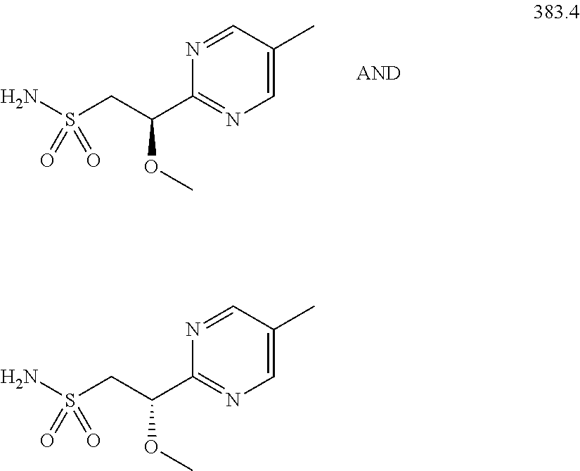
N1=CC(C)=CN=C1C(CS(N)(=O)=O)OC.N1=CC(C)=CN=C1C(CS(N)(=O)=O)OC
